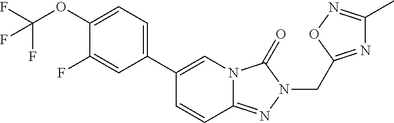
C(OC1=CC=C(C2=CN3C(=NN(CC4=NC(C)=NO4)C3=O)C=C2)C=C1F)(F)(F)F
